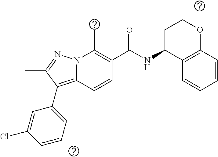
CC1=C(C(NC2CCOC3=C2C=CC=C3)=O)C=CC2=C(C3=CC=CC(Cl)=C3)C(C)=NN12
